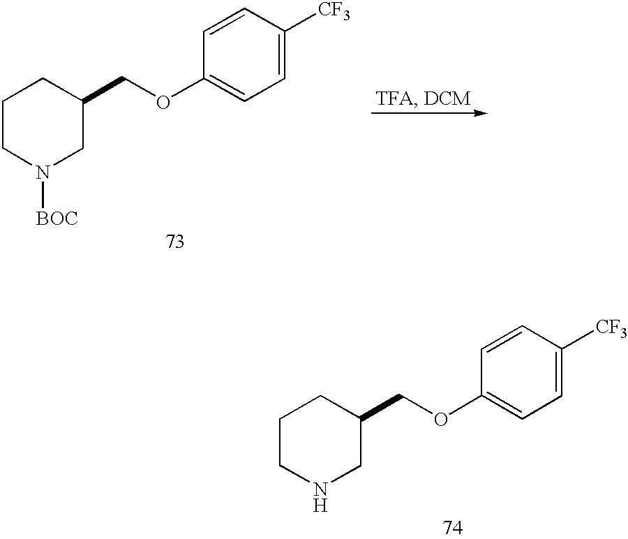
C1CN([BOC])CC(COC2=CC=C([CF3])C=C2)C1.C1CNCC(COC2=CC=C([CF3])C=C2)C1
